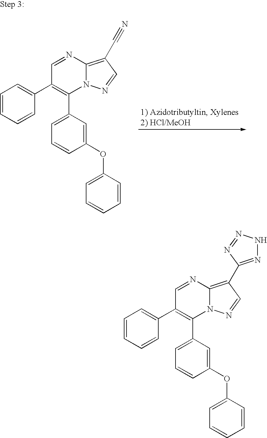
C1=CC=CC(C2=C(C3=CC=CC(OC4=CC=CC=C4)=C3)N3C(=C(C#N)C=N3)N=C2)=C1.C1=CC=CC(C2=C(C3=CC=CC(OC4=CC=CC=C4)=C3)N3C(=C(C4=NNN=N4)C=N3)N=C2)=C1
